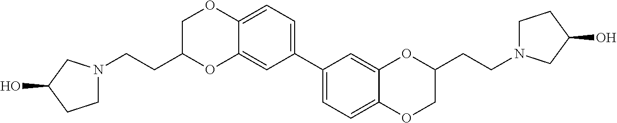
C1N(CCC2OC3=CC(C4=CC=C5C(=C4)OC(CCN4CCC(O)C4)CO5)=CC=C3OC2)CC(O)C1
